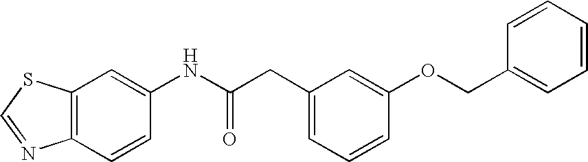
C12=C(C=C(NC(CC3=CC=CC(OCC4=CC=CC=C4)=C3)=O)C=C1)SC=N2
